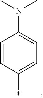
C1=CC(*)=CC=C1N(C)C
